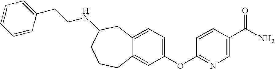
C12=CC(OC3=NC=C(C(N)=O)C=C3)=CC=C1CC(NCCC1=CC=CC=C1)CCC2
